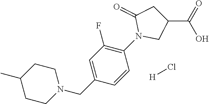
C1(C)CCN(CC2=CC(F)=C(N3CC(C(=O)O)CC3=O)C=C2)CC1.[H]Cl
